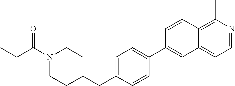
C1=C(CC2CCN(C(CC)=O)CC2)C=CC(C2=CC3=CC=NC(C)=C3C=C2)=C1
